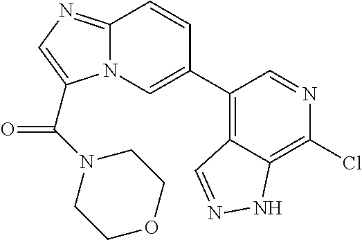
C1(C2=CN3C(=NC=C3C(N3CCOCC3)=O)C=C2)=C2C(=C(Cl)N=C1)NN=C2
